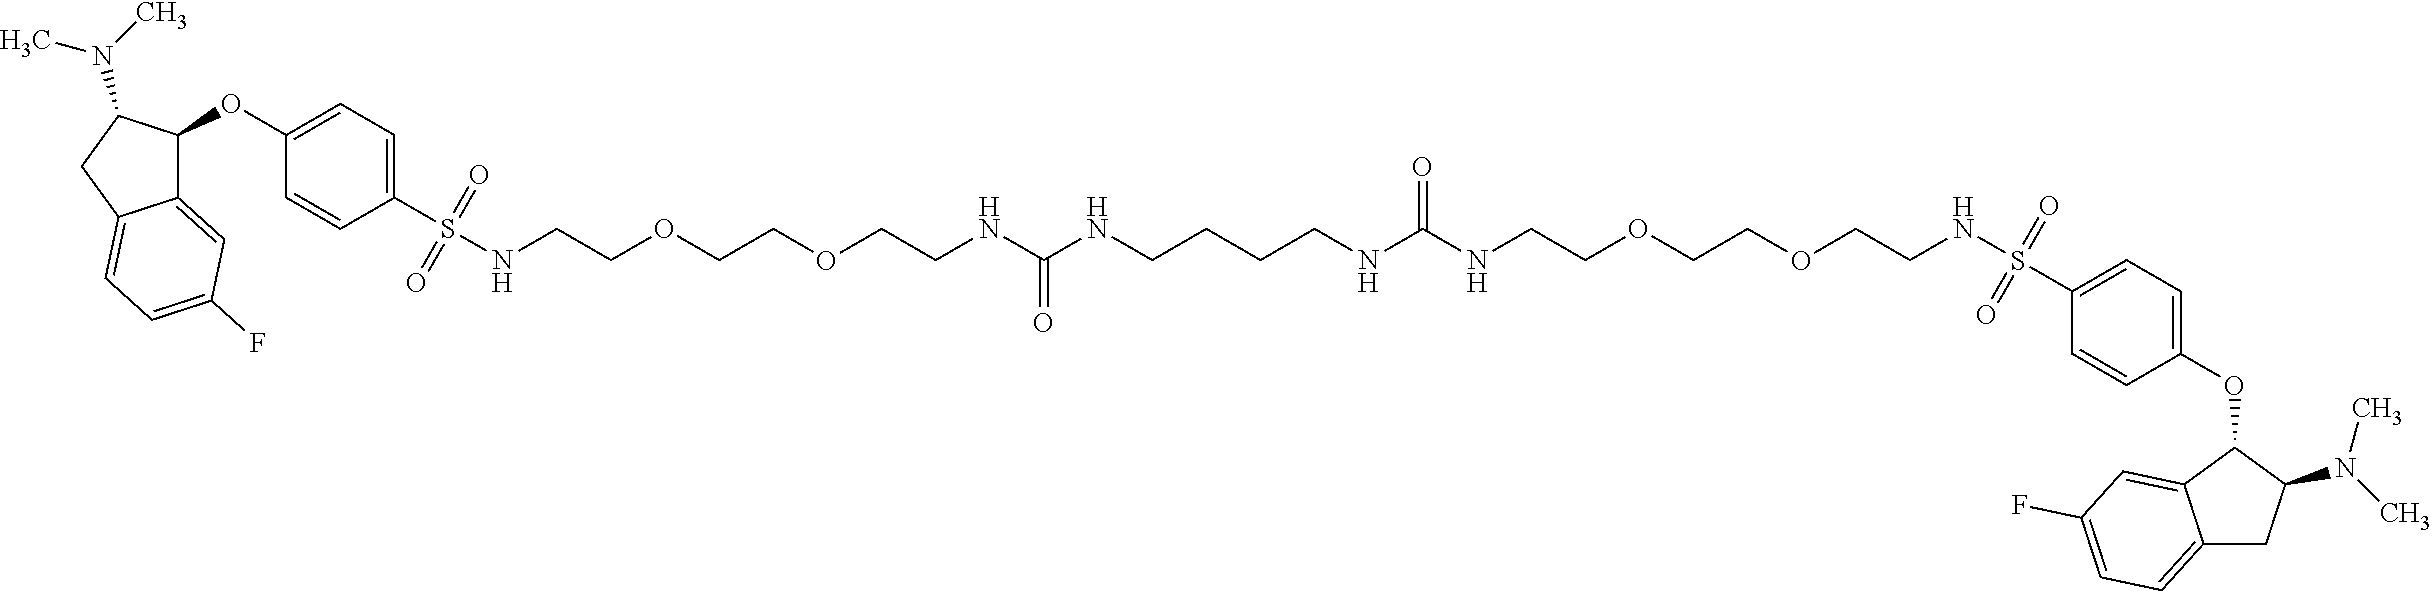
C12=CC(F)=CC=C1CC(N(C)C)C2OC1=CC=C(S(NCCOCCOCCNC(NCCCCNC(NCCOCCOCCNS(C2=CC=C(OC3C4=CC(F)=CC=C4CC3N(C)C)C=C2)(=O)=O)=O)=O)(=O)=O)C=C1
